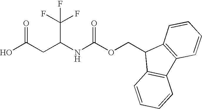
OC(CC(NC(OCC1C2=C(C3=C1C=CC=C3)C=CC=C2)=O)C(F)(F)F)=O
